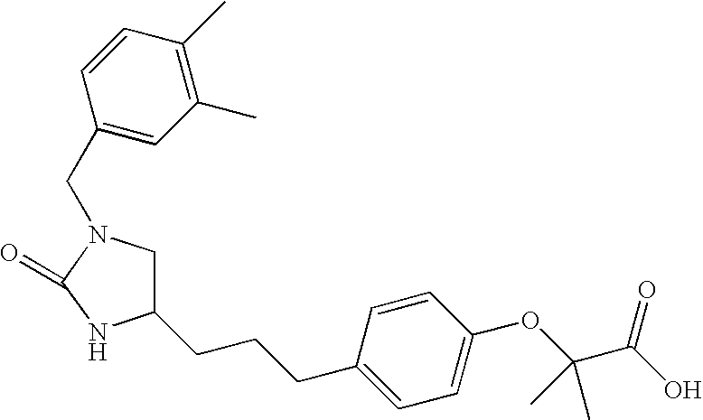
C1N(CC2=CC(C)=C(C)C=C2)C(=O)NC1CCCC1=CC=C(OC(C(=O)O)(C)C)C=C1
